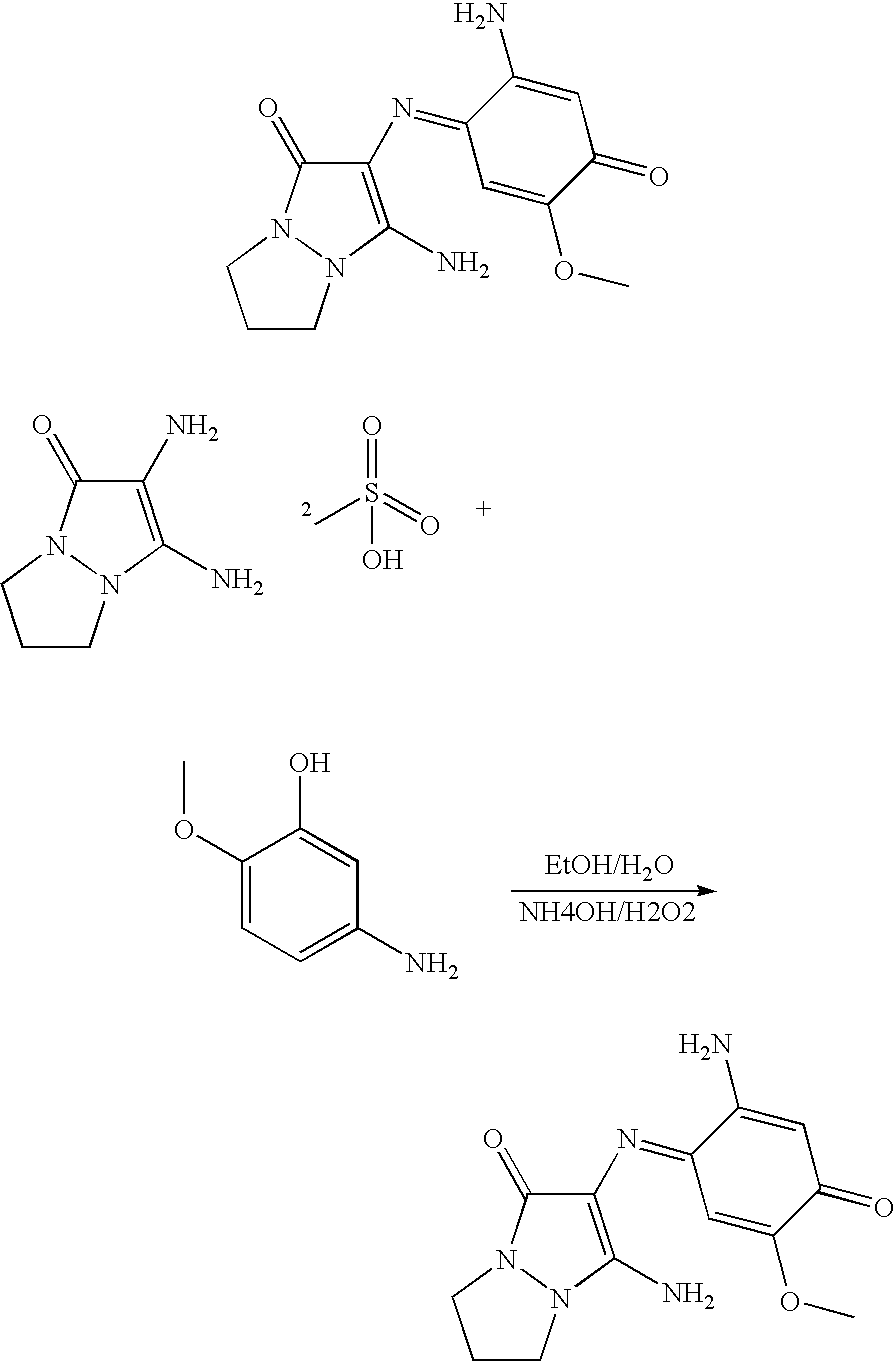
C1(N)=C(N)N2N(C1=O)CCC2.CS(=O)(=O)O.C1(OC)=CC=C(N)C=C1O.C1(N=C2C(N)=CC(=O)C(OC)=C2)=C(N)N2N(C1=O)CCC2.C1(N=C2C(N)=CC(=O)C(OC)=C2)=C(N)N2N(C1=O)CCC2
